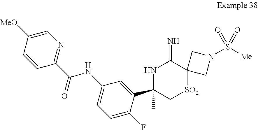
C1=CC(C(NC2=CC=C(F)C(C3(C)C[SO2]C4(C(=N)N3)CN(S([Me])(=O)=O)C4)=C2)=O)=NC=C1[MeO]
